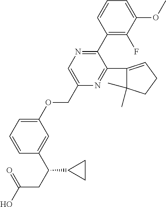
C1(C2=NC=C(COC3=CC=CC(C(C4CC4)CC(=O)O)=C3)N=C2C2=CCCC2(C)C)=C(F)C(OC)=CC=C1
